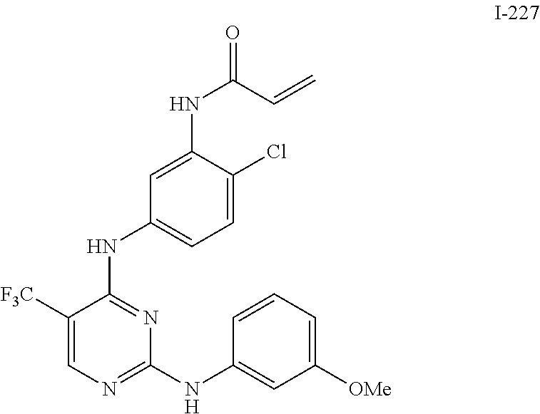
C1([F3C])=CN=C(NC2=CC([OMe])=CC=C2)N=C1NC1=CC=C(Cl)C(NC(=O)C=C)=C1
